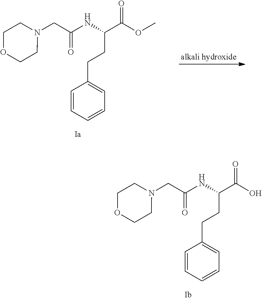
N1(CC(NC(C(OC)=O)CCC2=CC=CC=C2)=O)CCOCC1.N1(CC(NC(C(O)=O)CCC2=CC=CC=C2)=O)CCOCC1
